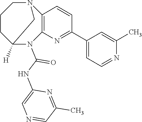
C12([H])N(C(NC3=CN=CC(C)=N3)=O)C3=C(N(CCC1)C2)C=CC(C1=CC=NC(C)=C1)=N3
